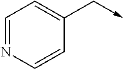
C1=NC=CC(C->C)=C1
